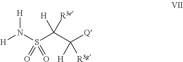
[H]N(S(C(C([Q])([H])[R3g])([H])[R3e])(=O)=O)[H]
